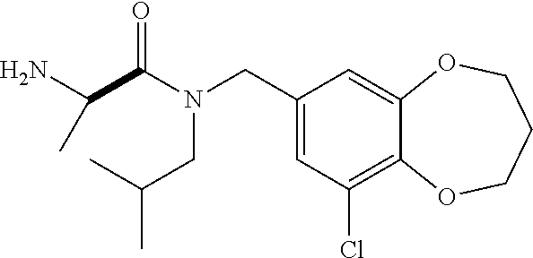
C1(CN(CC(C)C)C(C(N)C)=O)=CC(Cl)=C2C(=C1)OCCCO2
